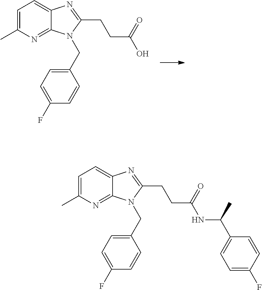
C1=C(C)N=C2C(=C1)N=C(CCC(O)=O)N2CC1=CC=C(F)C=C1.C1=C(C)N=C2C(=C1)N=C(CCC(NC(C1=CC=C(F)C=C1)C)=O)N2CC1=CC=C(F)C=C1
